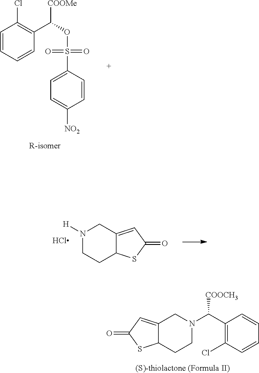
N1(C([COOCH3])C2=C(Cl)C=CC=C2)CCC2C(=CC(=O)S2)C1.C1=CC=CC(C([COOMe])OS(C2=CC=C([NO2])C=C2)(=O)=O)=C1Cl.N1([H])CCC2C(=CC(=O)S2)C1
